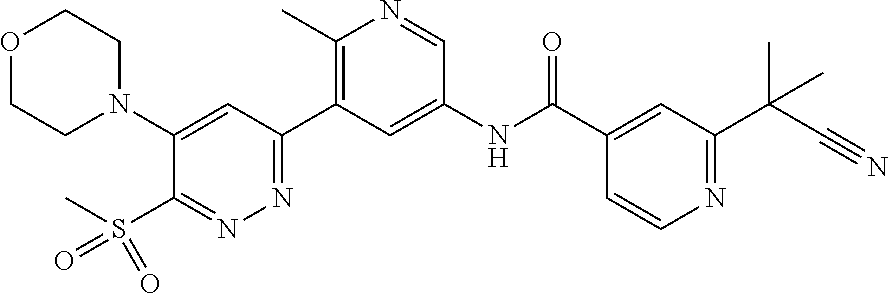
O1CCN(C2=CC(C3=C(C)N=CC(NC(C4=CC(C(C#N)(C)C)=NC=C4)=O)=C3)=NN=C2S(C)(=O)=O)CC1
